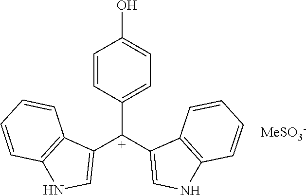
C12=C(NC=C1[C+](C1=CC=C(O)C=C1)C1=CNC3=C1C=CC=C3)C=CC=C2.[MeSO3-]
